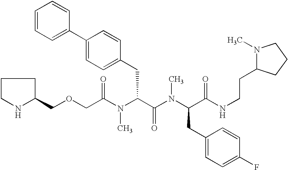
C(C(N(C(C(N(C(C(NCCC1N(C)CCC1)=O)CC1=CC=C(F)C=C1)C)=O)CC1=CC=C(C2=CC=CC=C2)C=C1)C)=O)OCC1CCCN1
